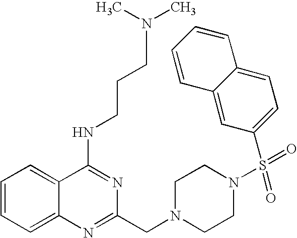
C1=CC=C2C(=C1)C(NCCCN(C)C)=NC(CN1CCN(S(C3=CC=C4C(=C3)C=CC=C4)(=O)=O)CC1)=N2
